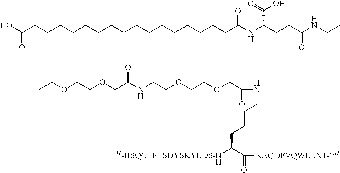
N(CCCCC(C(=O)[RAQDFVQWLLNT-OH])[H-HSQGTFTSDYSKYLDS-N])C(=O)COCCOCCNC(COCCOCC)=O.[H].C(CCCCCCCCCCCCCCCCC(NC(CCC(=O)NCC)C(=O)O)=O)(O)=O
